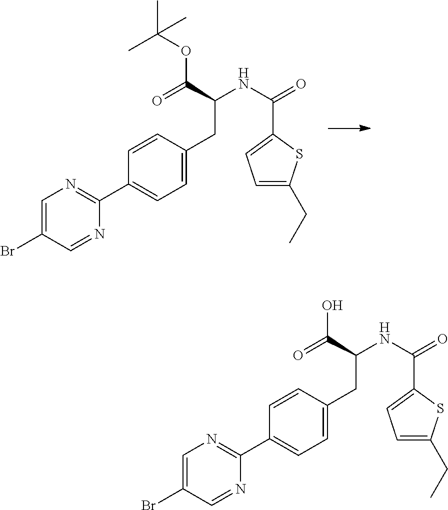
C1=C(Br)C=NC(C2=CC=C(CC(NC(=O)C3=CC=C(CC)S3)C(=O)OC(C)(C)C)C=C2)=N1.C1=C(Br)C=NC(C2=CC=C(CC(NC(=O)C3=CC=C(CC)S3)C(=O)O)C=C2)=N1
